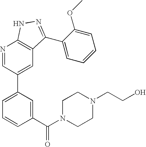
N1=CC(C2=CC=CC(C(N3CCN(CCO)CC3)=O)=C2)=CC2=C1NN=C2C1=CC=CC=C1OC
